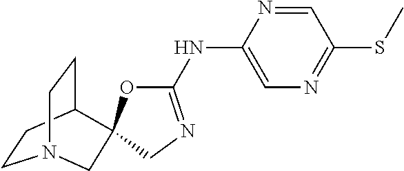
C1(NC2=CN=C(SC)C=N2)=NCC2(O1)C1CCN(CC1)C2
